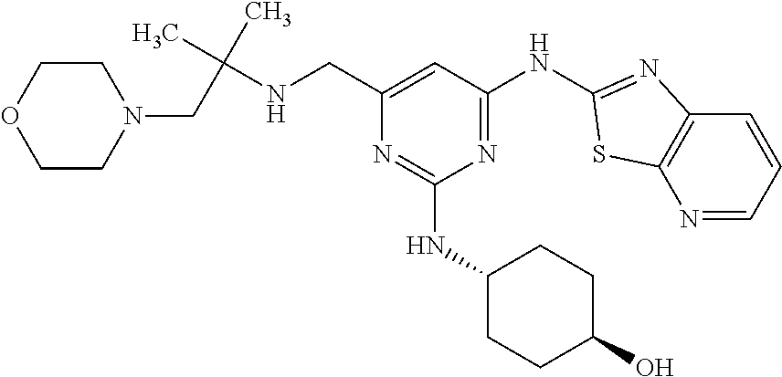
N1=CC=CC2=C1SC(NC1=NC(NC3CCC(O)CC3)=NC(CNC(C)(CN3CCOCC3)C)=C1)=N2
